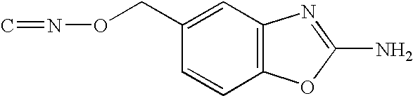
C12=C(C=C(CON=C)C=C1)N=C(N)O2
